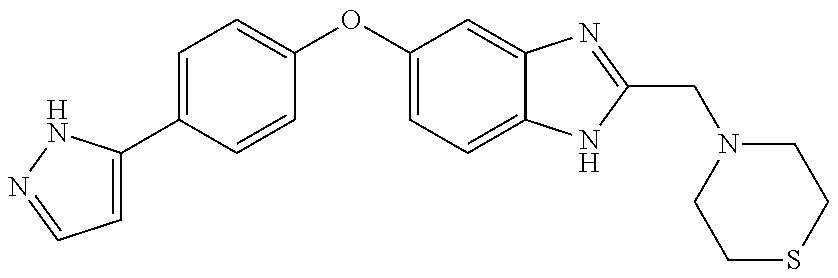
C1=C(C2=CC=C(OC3=CC=C4C(=C3)N=C(CN3CCSCC3)N4)C=C2)NN=C1
